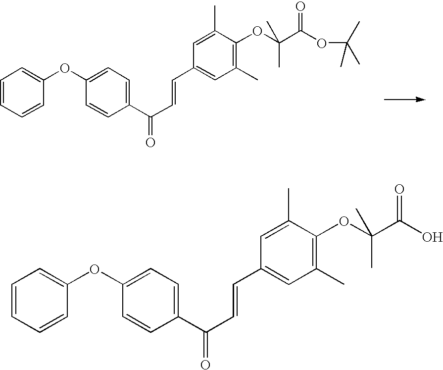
C1=C(OC2=CC=CC=C2)C=CC(C(C=CC2=CC(C)=C(OC(C(OC(C)(C)C)=O)(C)C)C(C)=C2)=O)=C1.C1=C(OC2=CC=CC=C2)C=CC(C(C=CC2=CC(C)=C(OC(C(O)=O)(C)C)C(C)=C2)=O)=C1
